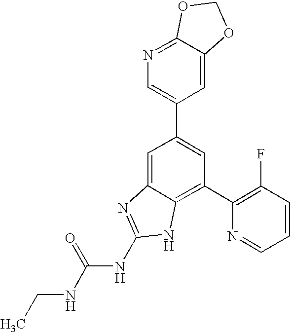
CCNC(NC1=NC2=CC(C3=CN=C4C(=C3)OCO4)=CC(C3=C(F)C=CC=N3)=C2N1)=O
